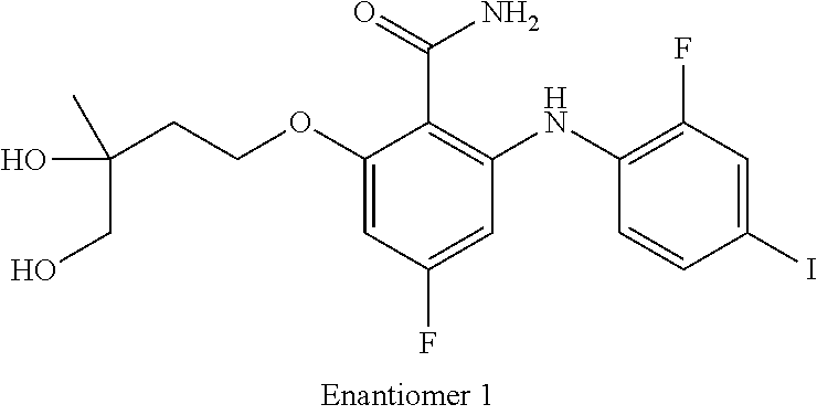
C(OC1=CC(F)=CC(NC2=C(F)C=C(I)C=C2)=C1C(N)=O)CC(O)(CO)C
